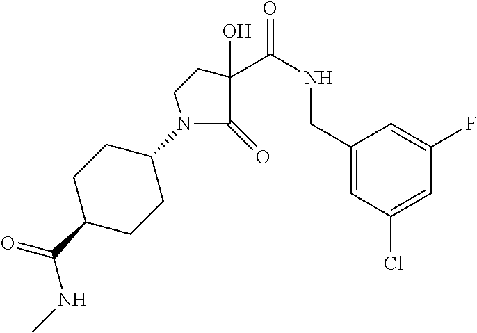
C1(CNC(=O)C2(O)C(=O)N(C3CCC(C(NC)=O)CC3)CC2)=CC(Cl)=CC(F)=C1
